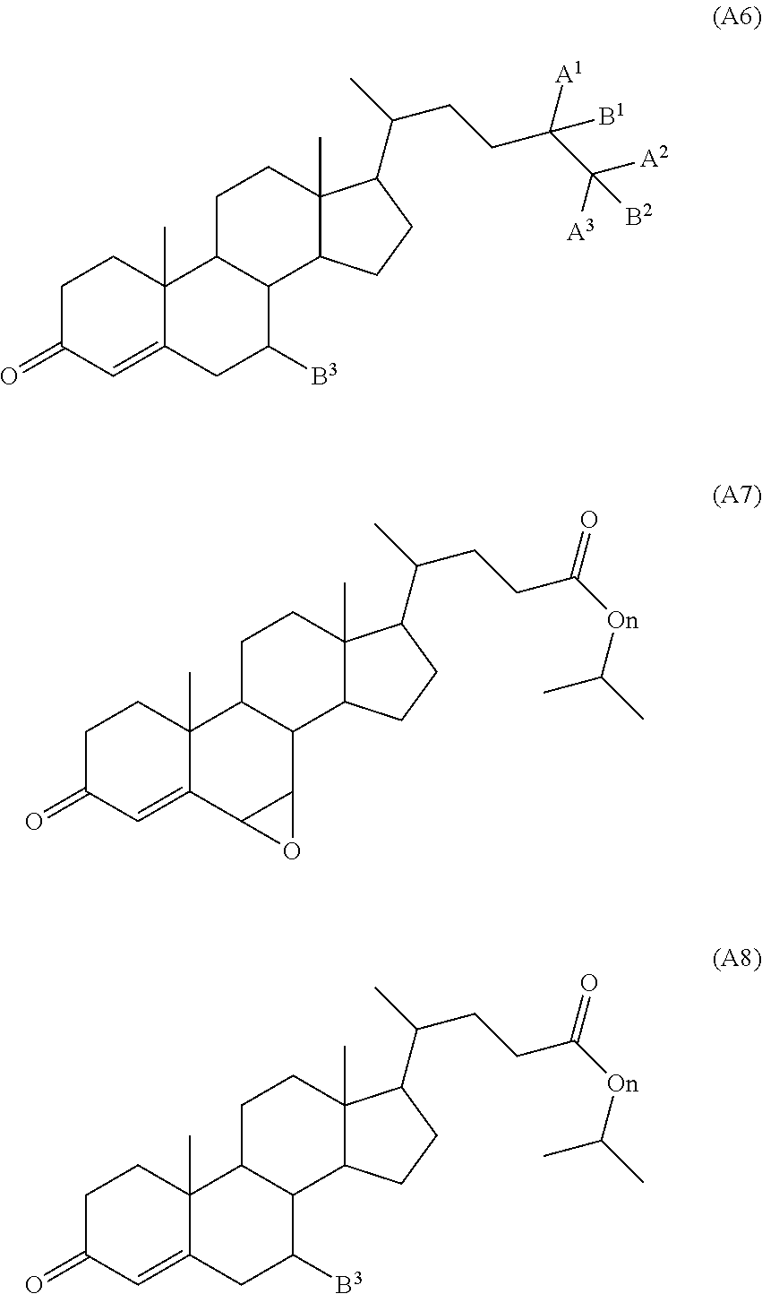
C1C2C(C3C(C)(C1)C(C(CCC(C([A3])([A2])[B2])([A1])[B1])C)CC3)C([B3])CC1=CC(=O)CCC21C.C1C2C(C3C(C)(C1)C(C(CCC([On]C(C)C)=O)C)CC3)C1C(C3=CC(=O)CCC23C)O1.C(CCC([On]C(C)C)=O)(C)C1C2(C)C(C3C(CC2)C2(C)C(=CC(=O)CC2)CC3[B3])CC1
